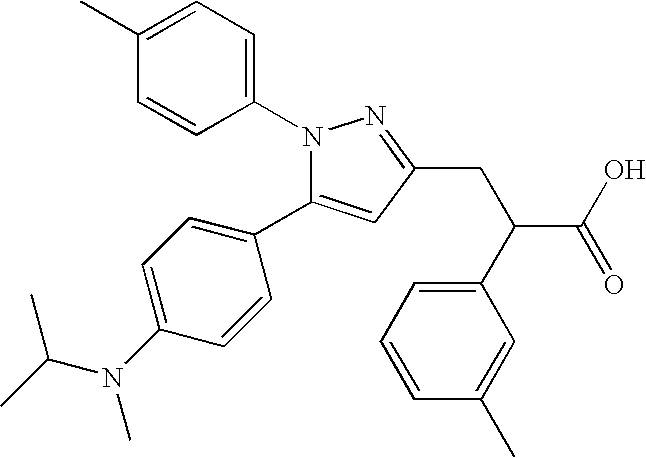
C1(C)=CC=C(N2C(C3=CC=C(N(C(C)C)C)C=C3)=CC(CC(C3=CC=CC(C)=C3)C(O)=O)=N2)C=C1
